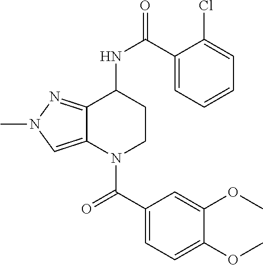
C1(C(NC2CCN(C(C3=CC=C(OC)C(OC)=C3)=O)C3=CN(C)N=C23)=O)=CC=CC=C1Cl
